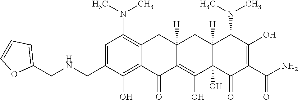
C1=C(CNCC2=CC=CO2)C(O)=C2C(=C1N(C)C)CC1([H])C(=C(O)C3(O)C([H])(C1)C(N(C)C)C(O)=C(C(N)=O)C3=O)C2=O
